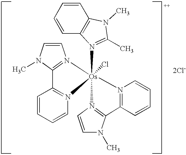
[2Cl-].C1=CN(C)C2=N1[Os]1(Cl)(N3=C(C)N(C)C4=C3C=CC=C4)(N3=C2C=CC=C3)N2=C(C=CC=C2)C2=N1C=CN2C
